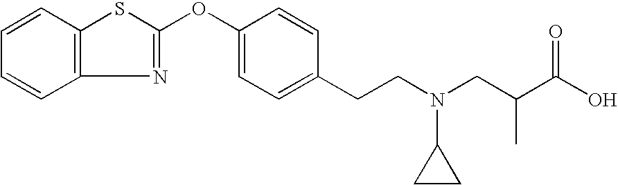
C1=CC2=C(C=C1)N=C(OC1=CC=C(CCN(CC(C(O)=O)C)C3CC3)C=C1)S2
